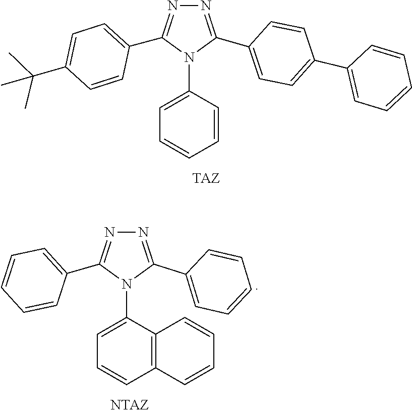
N1=C(C2=CC=C(C(C)(C)C)C=C2)N(C2=CC=CC=C2)C(C2=CC=C(C3=CC=CC=C3)C=C2)=N1.C1(C2=NN=C(C3=CC=CC=C3)N2C2=CC=CC3=C2C=CC=C3)=CC=CC=C1
